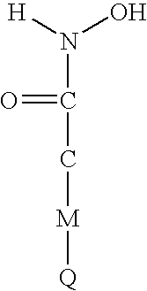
N(C(C[M][Q])=O)(O)[H]
